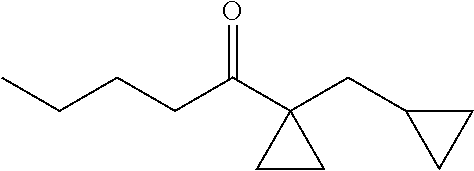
CCCCC(C1(CC2CC2)CC1)=O
